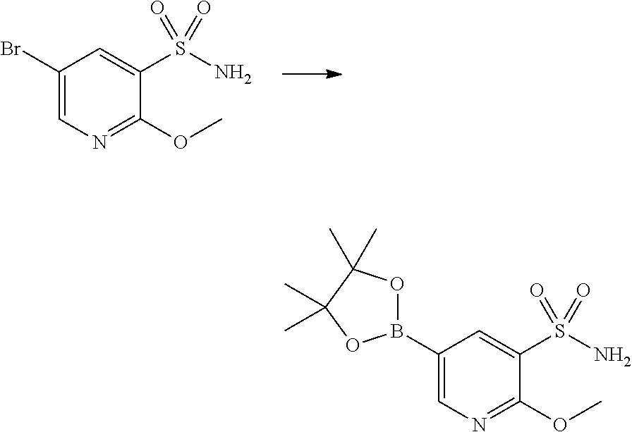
C1(Br)=CN=C(OC)C(S(N)(=O)=O)=C1.C1(B2OC(C)(C)C(C)(C)O2)=CN=C(OC)C(S(N)(=O)=O)=C1
